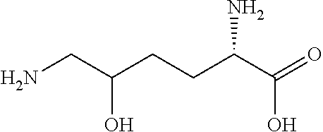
NCC(CCC(C(=O)O)N)O
